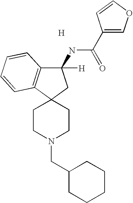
[H].C1CN(CC2CCCCC2)CCC12C1=C(C([H])(NC(=O)C3=COC=C3)C2)C=CC=C1
